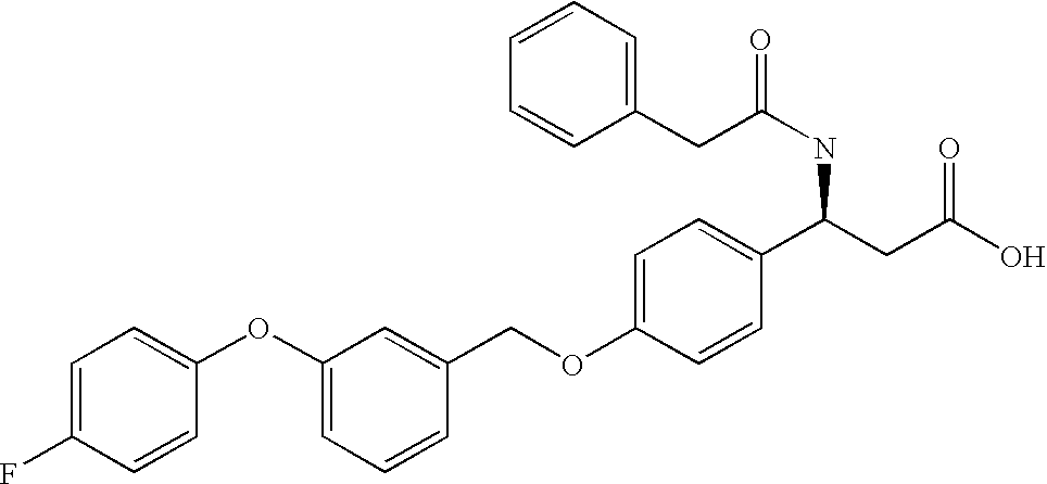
C1=C(F)C=CC(OC2=CC=CC(COC3=CC=C(C(CC(O)=O)NC(=O)CC4=CC=CC=C4)C=C3)=C2)=C1
